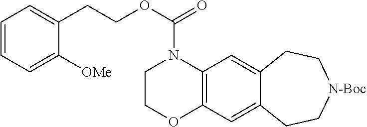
C1COC2=C(N1C(OCCC1=CC=CC=C1[OMe])=O)C=C1C(=C2)CC[N-Boc]CC1
